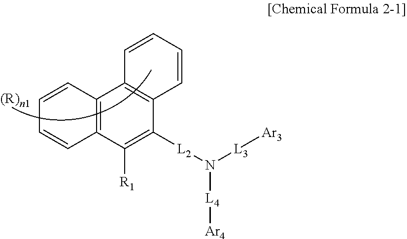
C1=CC2=C(C=C1)C([R1])=C([L2]N([L3][Ar3])[L4][Ar4])C1=C2C=CC=C1
